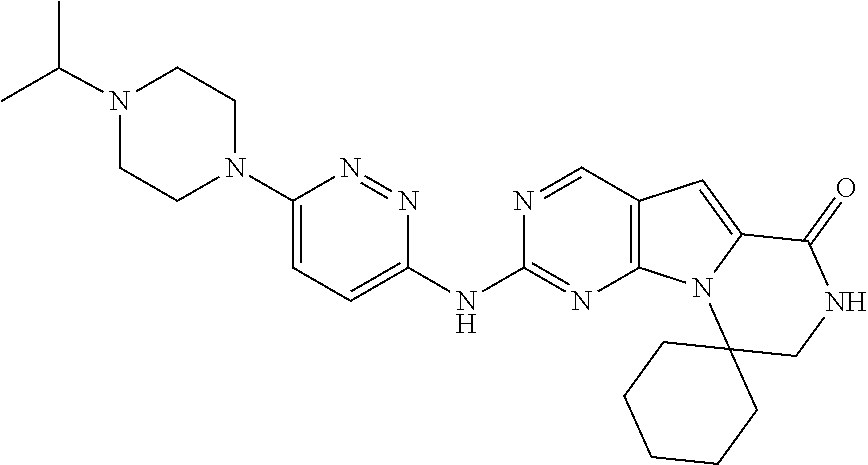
C(N1CCN(C2=CC=C(NC3=NC4=C(C=N3)C=C3N4C4(CNC3=O)CCCCC4)N=N2)CC1)(C)C
